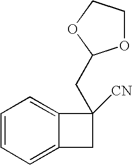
C1=CC=C2C(=C1)C([CN])(CC1OCCO1)C2
